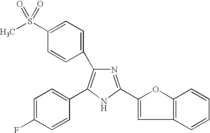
N1=C(C2=CC3=C(O2)C=CC=C3)NC(C2=CC=C(F)C=C2)=C1C1=CC=C(S(=O)(C)=O)C=C1
